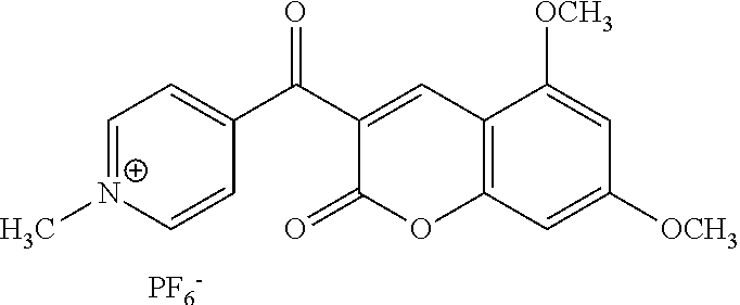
C1=[N+](C)C=CC(C(=O)C2=CC3=C(OC2=O)C=C([OCH3])C=C3[OCH3])=C1.[PF6-]
